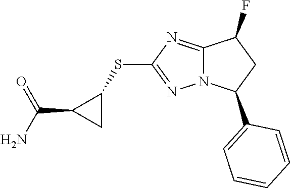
C12=NC(SC3C(C(N)=O)C3)=NN1C(C1=CC=CC=C1)CC2F
